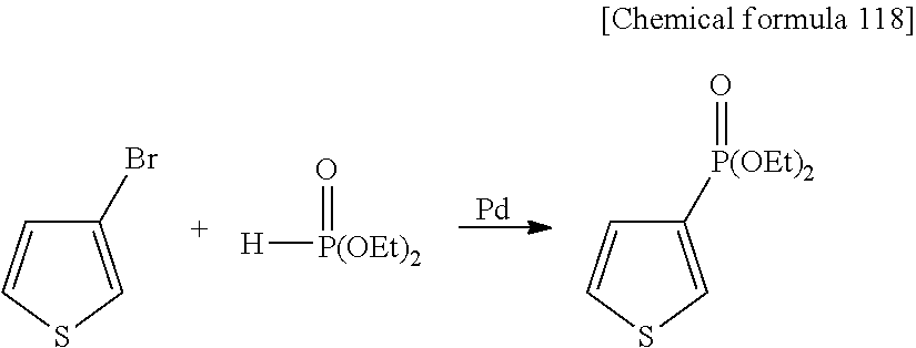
O=[P(OEt)2][H].C1(Br)=CSC=C1.[Pd].C1([P(OEt)2]=O)=CSC=C1
